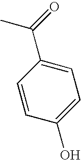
C1=C(C(=O)C)C=CC(O)=C1
